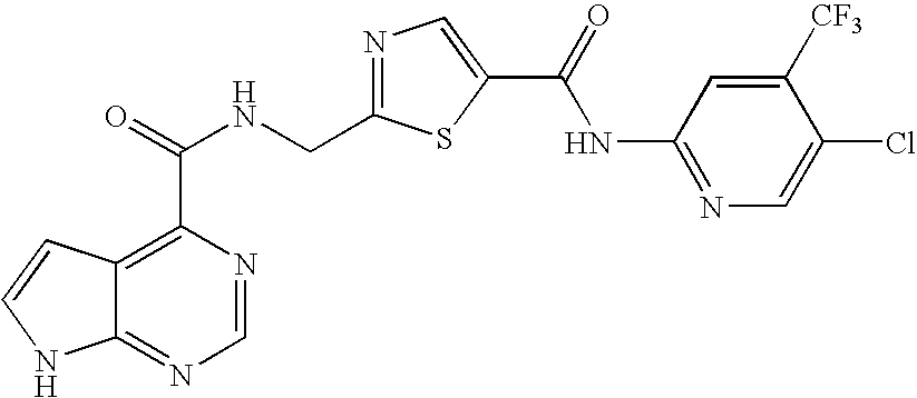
C12=NC=NC(C(NCC3=NC=C(C(=O)NC4=NC=C(Cl)C([CF3])=C4)S3)=O)=C1C=CN2
